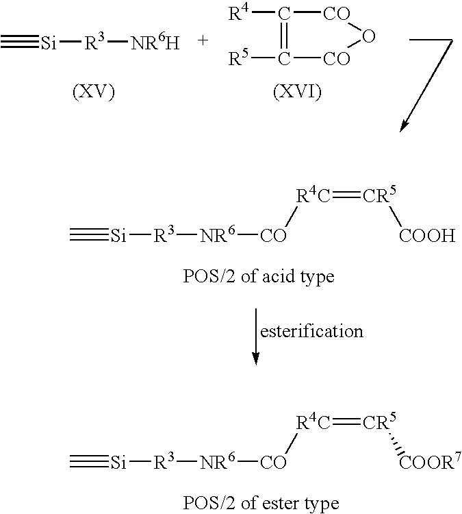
C#[Si][R3][NR6H].[R4]C1=C([R5])[CO]O[CO]1.C#[Si][R3][NR6][CO][R4C]=[CR5][COOH].C#[Si][R3][NR6][CO][R4C]=[CR5][COOR7]
